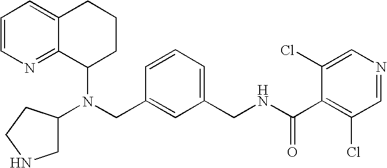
N(CC1=CC(CNC(C2=C(Cl)C=NC=C2Cl)=O)=CC=C1)(C1CCCC2=CC=CN=C12)C1CNCC1
